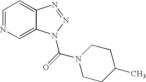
C1=NC=C2C(=C1)N=NN2C(=O)N1CCC(C)CC1
